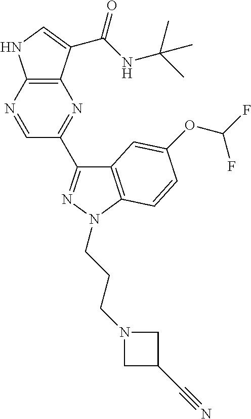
C12=C(C(C(NC(C)(C)C)=O)=CN1)N=C(C1=NN(CCCN3CC(C#N)C3)C3=C1C=C(OC(F)F)C=C3)C=N2
